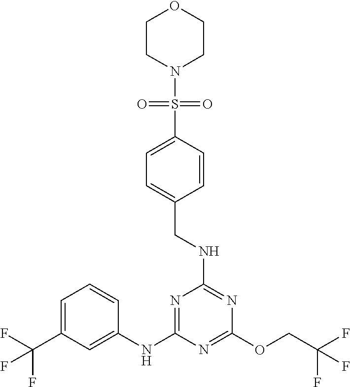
FC(F)(COC1=NC(NC2=CC(C(F)(F)F)=CC=C2)=NC(NCC2=CC=C(S(N3CCOCC3)(=O)=O)C=C2)=N1)F
